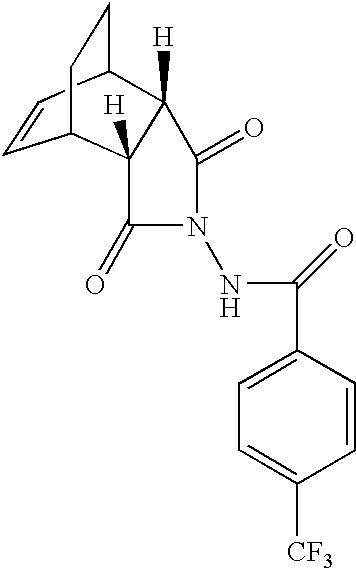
C1=CC2C3([H])C([H])(C1CC2)C(=O)N(NC(=O)C1=CC=C([CF3])C=C1)C3=O
